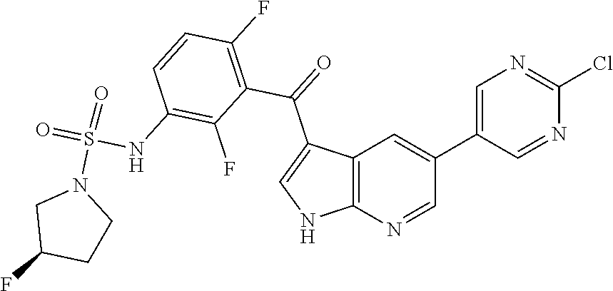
C12=C(N=CC(C3=CN=C(Cl)N=C3)=C1)NC=C2C(=O)C1=C(F)C=CC(NS(=O)(=O)N2CC(F)CC2)=C1F
